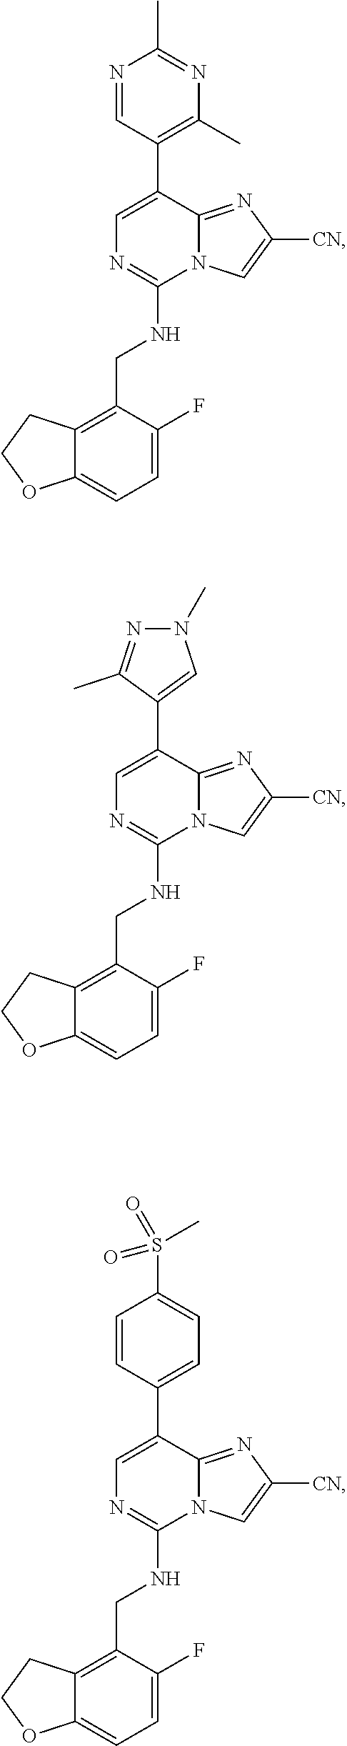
C1=C(C2=C(C)N=C(C)N=C2)C2=NC([CN])=CN2C(NCC2=C3C(=CC=C2F)OCC3)=N1.C1=C(C2=CN(C)N=C2C)C2=NC([CN])=CN2C(NCC2=C3C(=CC=C2F)OCC3)=N1.C1=C(C2=CC=C(S(C)(=O)=O)C=C2)C2=NC([CN])=CN2C(NCC2=C3C(=CC=C2F)OCC3)=N1
